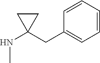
C1=CC=CC(CC2(NC)CC2)=C1
